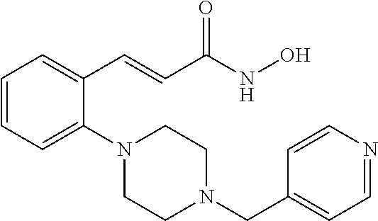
C1=CC=C(N2CCN(CC3=CC=NC=C3)CC2)C(C=CC(NO)=O)=C1
